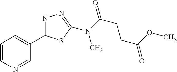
N(C(CCC(OC)=O)=O)(C)C1=NN=C(C2=CC=CN=C2)S1
